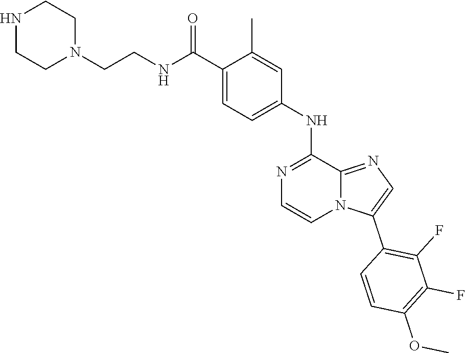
C1=C(NC2=NC=CN3C2=NC=C3C2=C(F)C(F)=C(OC)C=C2)C=C(C)C(C(NCCN2CCNCC2)=O)=C1
